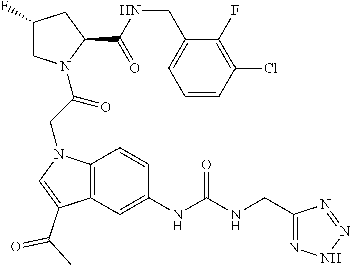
C1=CC(Cl)=C(F)C(CNC(C2CC(F)CN2C(CN2C3=C(C(C(C)=O)=C2)C=C(NC(NCC2=NNN=N2)=O)C=C3)=O)=O)=C1
